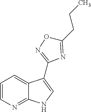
C12=NC=CC=C1C(C1=NOC(CCC)=N1)=CN2
